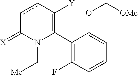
C1(C2=C([Y])ccC(=[X])N2C[Me])=C(F)C=CC=C1OC[OMe]
